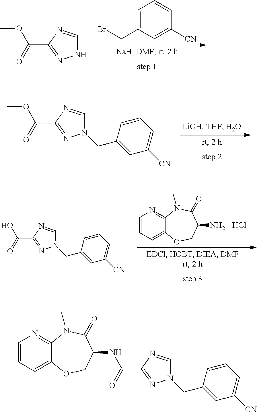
C1([CN])=CC(CBr)=CC=C1.N1C=NC(C(=O)OC)=N1.N1(CC2=CC([CN])=CC=C2)C=NC(C(=O)OC)=N1.C1=CC=C2C(=N1)N(C)C(=O)C(N)CO2.Cl.N1(CC2=CC([CN])=CC=C2)C=NC(C(=O)O)=N1.C1=CC=C2C(=N1)N(C)C(=O)C(NC(=O)C1=NN(CC3=CC([CN])=CC=C3)C=N1)CO2
